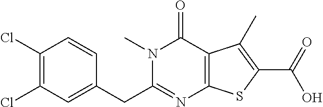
C1(Cl)=C(Cl)C=C(CC2=NC3=C(C(=O)N2C)C(C)=C(C(=O)O)S3)C=C1
